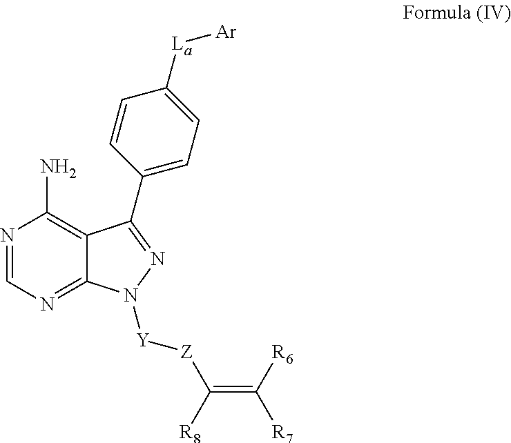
[La](C1=CC=C(C2=NN([Y][Z]C(=C([R7])[R6])[R8])C3=NC=NC(N)=C32)C=C1)[Ar]
